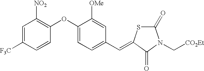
C1=C([F3C])C=CC(OC2=CC=C(C=C3SC(=O)N(C[CO2Et])C3=O)C=C2[OMe])=C1[NO2]
